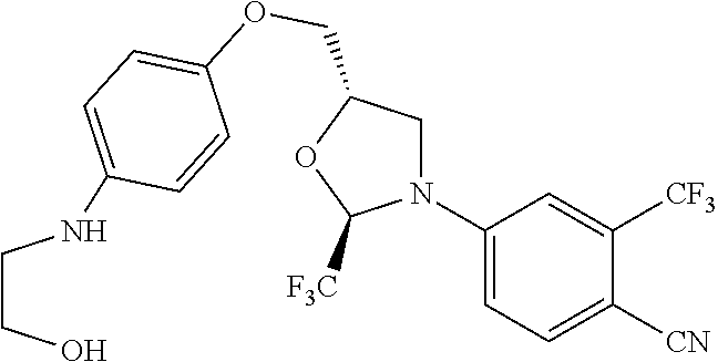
C1(N2CC(COC3=CC=C(NCCO)C=C3)OC2[F3C])=CC=C([CN])C([CF3])=C1
